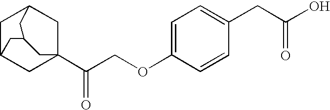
C1C2CC3(C(COC4=CC=C(CC(=O)O)C=C4)=O)CC1CC(C2)C3
